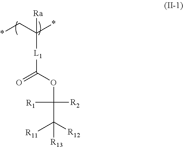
*CC(*)([L1]C(=O)OC(C([R11])([R12])[R13])([R2])[R1])[Ra]
